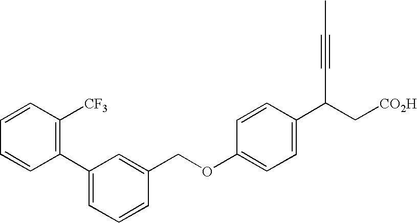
C1=CC([CF3])=C(C2=CC=CC(COC3=CC=C(C(C#CC)C[CO2H])C=C3)=C2)C=C1
